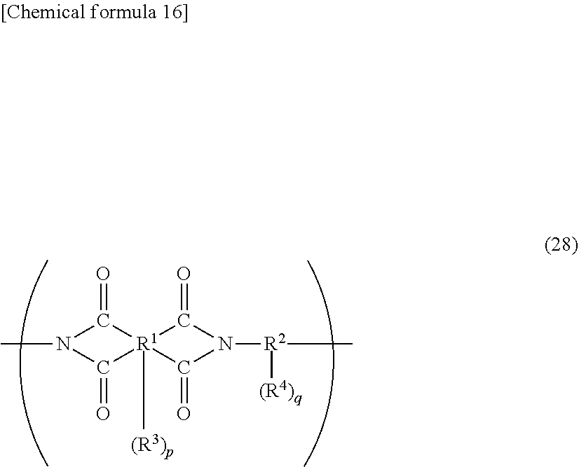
N1(C)C(=O)[R1]2([(R3)p])(C1=O)C(=O)N([R2](C)[(R4)q])C2=O
